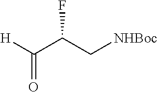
C(C(C[NHBoc])F)([H])=O
